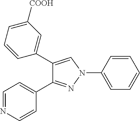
C1(C2=CC([COOH])=CC=C2)=CN(C2=CC=CC=C2)N=C1C1=CC=NC=C1
